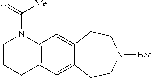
C1CCC2=C(C=C3C(=C2)CCN([Boc])CC3)N1C(=O)[Me]
